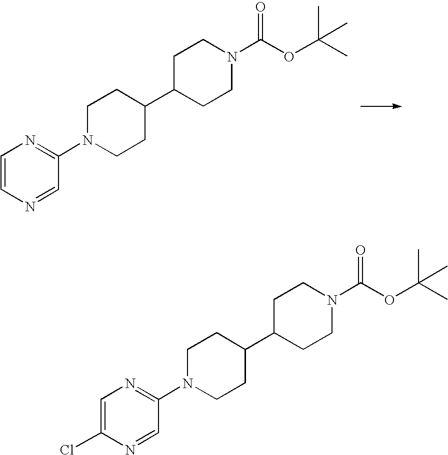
C1=CN=CC(N2CCC(C3CCN(C(OC(C)(C)C)=O)CC3)CC2)=N1.C1=C(Cl)N=CC(N2CCC(C3CCN(C(OC(C)(C)C)=O)CC3)CC2)=N1
